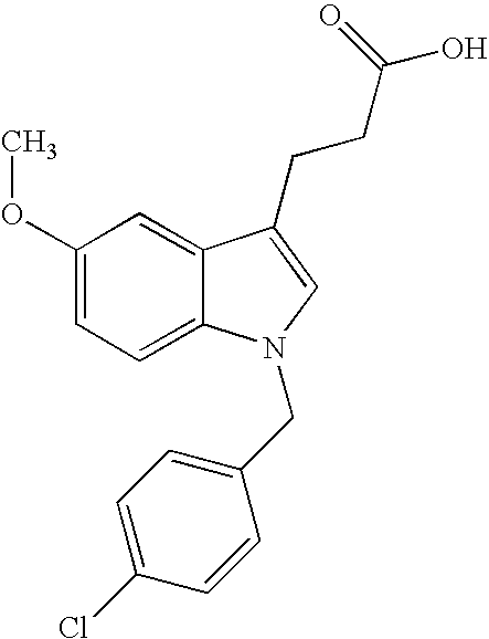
C1(OC)=CC=C2C(=C1)C(CCC(O)=O)=CN2CC1=CC=C(Cl)C=C1
